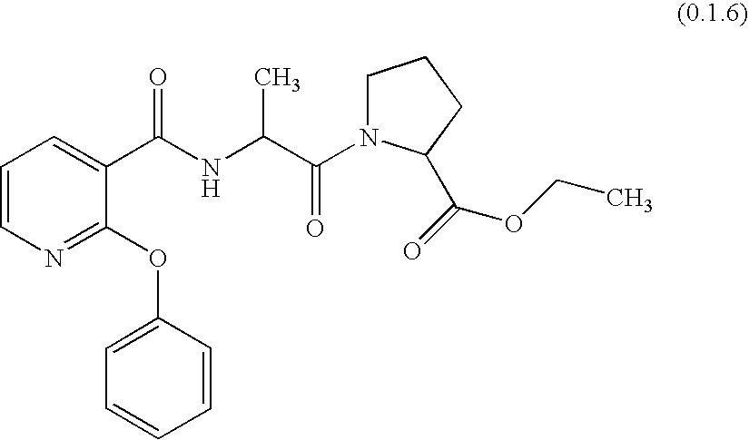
C1=CN=C(OC2=CC=CC=C2)C(C(NC(C(N2CCCC2C(=O)OCC)=O)C)=O)=C1
